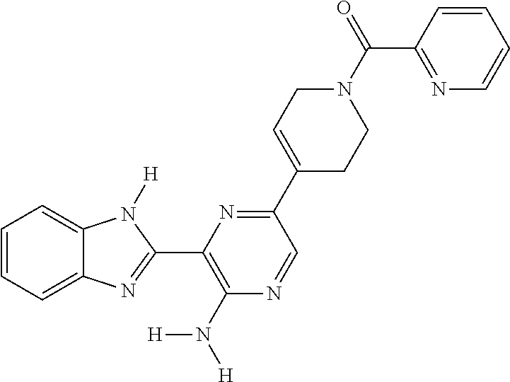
C1=CC=C2C(=C1)N([H])C(C1=C(N([H])[H])N=CC(C3=CCN(C(=O)C4=NC=CC=C4)CC3)=N1)=N2
